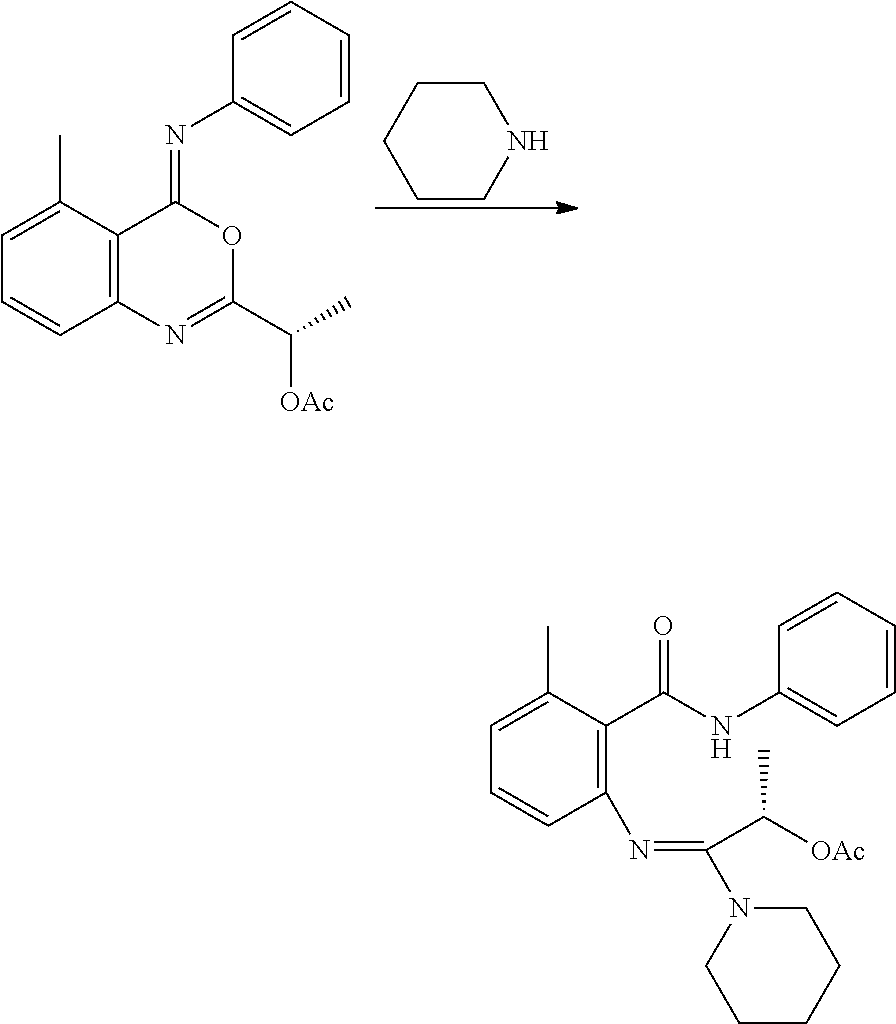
C1CCCCN1.C1=C(C)C2=C(C=C1)N=C(C(C)[OAc])OC2=NC1=CC=CC=C1.C1=C(C)C(C(NC2=CC=CC=C2)=O)=C(N=C(N2CCCCC2)C([OAc])C)C=C1
